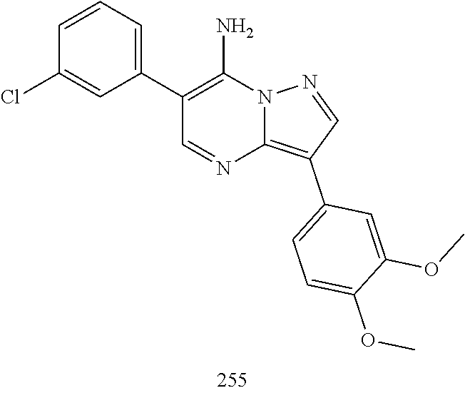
O(C)C1=CC(C2=C3N=CC(C4=CC=CC(Cl)=C4)=C(N)N3N=C2)=CC=C1OC
